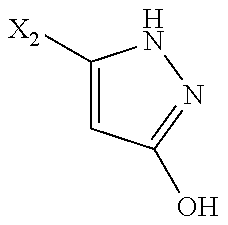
C1([X2])=CC(O)=NN1
